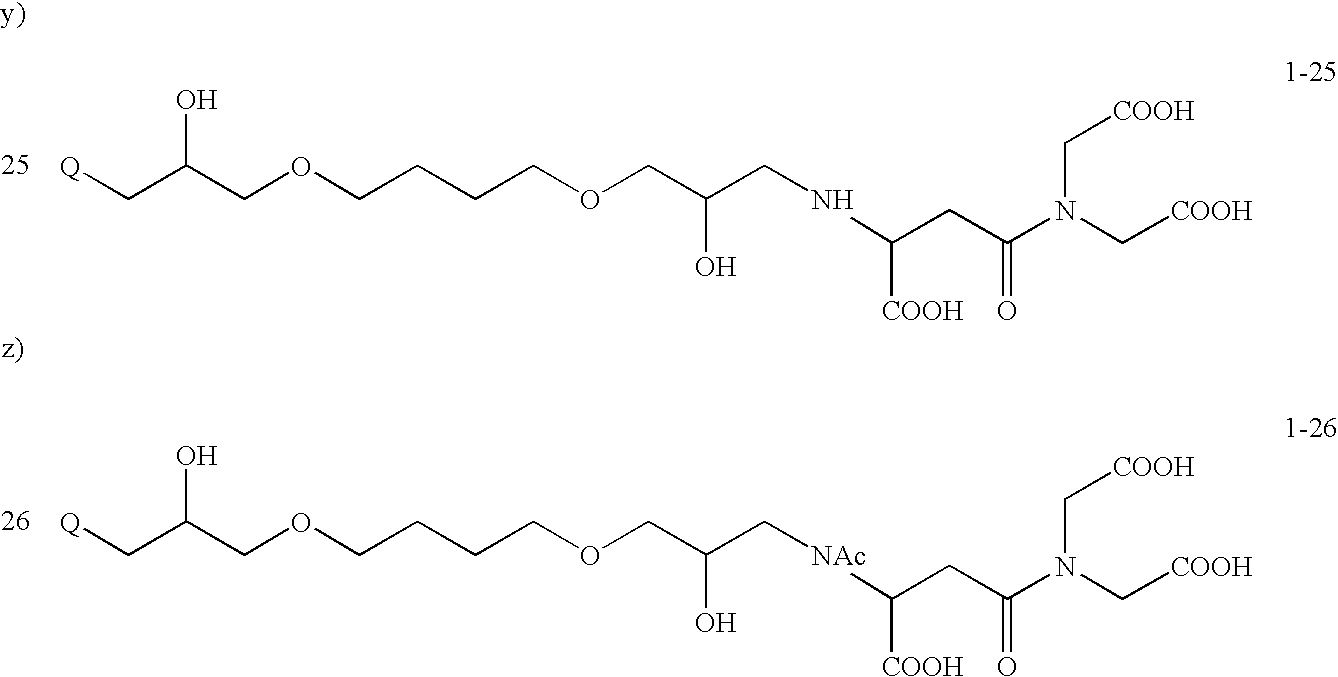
C(C(COCCCCOCC(CNC(CC(N(C[COOH])C[COOH])=O)[COOH])O)O)[Q].C(C(COCCCCOCC(C[NAc]C(CC(N(C[COOH])C[COOH])=O)[COOH])O)O)[Q]
